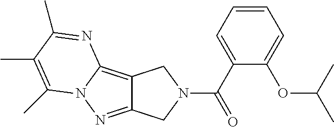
C12=C3N(N=C1CN(C(C1=CC=CC=C1OC(C)C)=O)C2)C(C)=C(C)C(C)=N3
